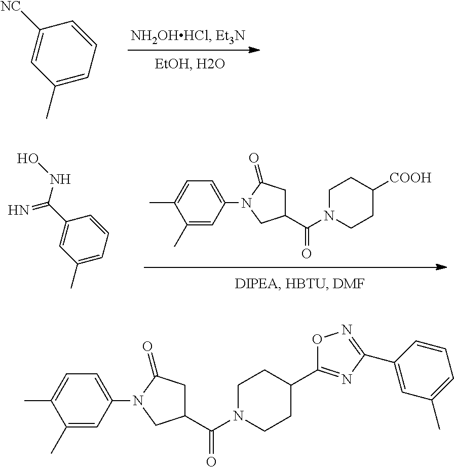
C1=CC([NC])=CC(C)=C1.C1(C)=CC(N2CC(C(N3CCC([COOH])CC3)=O)CC2=O)=CC=C1C.C1=CC(C(=N)NO)=CC(C)=C1.C1(C)=CC(N2CC(C(N3CCC(C4=NC(C5=CC(C)=CC=C5)=NO4)CC3)=O)CC2=O)=CC=C1C
